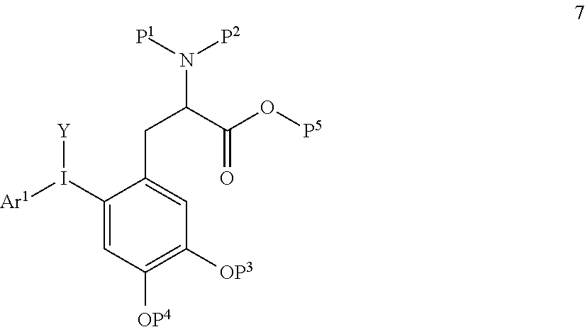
C1(I([Ar1])[Y])=CC([OP4])=C([OP3])C=C1CC(N([P1])[P2])C(O[P5])=O
